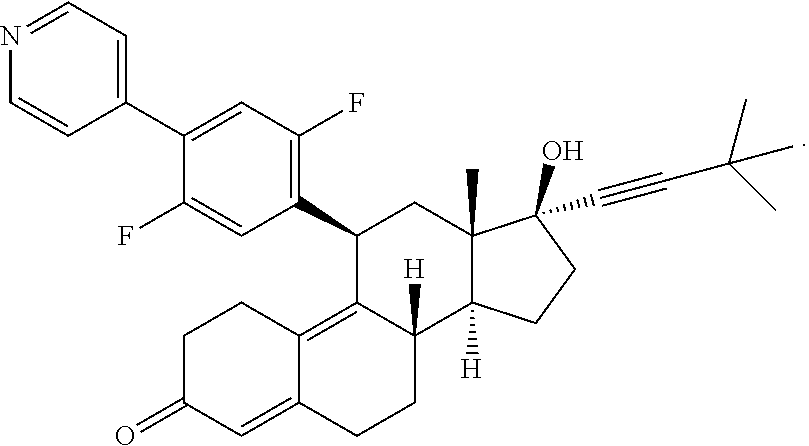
C1=C(F)C(C2=CC=NC=C2)=CC(F)=C1C1CC2(C)C([H])(C3([H])CCC4=CC(=O)CCC4=C13)CCC2(O)C#CC(C)(C)C
